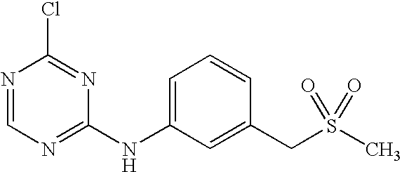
N1=CN=C(NC2=CC=CC(CS(C)(=O)=O)=C2)N=C1Cl
